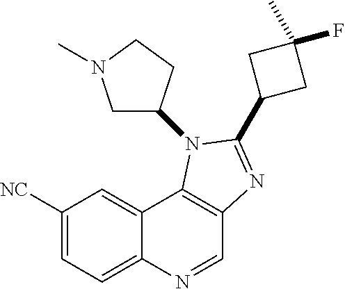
C12=CC([NC])=CC=C1N=CC1=C2N(C2CN(C)CC2)C(C2CC(F)(C)C2)=N1
